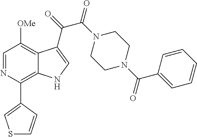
C1=NC(C2=CSC=C2)=C2C(=C1[OMe])C(C(=O)C(N1CCN(C(C3=CC=CC=C3)=O)CC1)=O)=CN2
